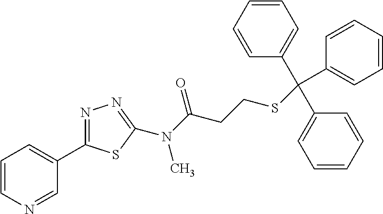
C1=CN=CC(C2=NN=C(N(C(CCSC(C3=CC=CC=C3)(C3=CC=CC=C3)C3=CC=CC=C3)=O)C)S2)=C1
